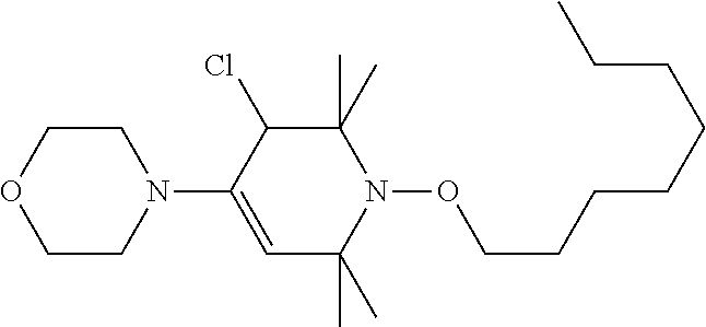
C1CN(C2=CC(C)(C)N(OCCCCCCCC)C(C)(C)C2Cl)CCO1
